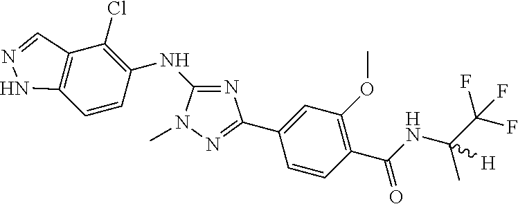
C12=C(C=CC(NC3=NC(C4=CC(OC)=C(C(NC(C(F)(F)F)(C)[H])=O)C=C4)=NN3C)=C1Cl)NN=C2
